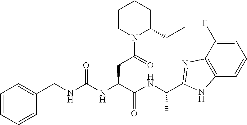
C(NC(NC(C(NC(C)C1=NC2=C(C=CC=C2F)N1)=O)CC(N1C(CC)CCCC1)=O)=O)C1=CC=CC=C1
